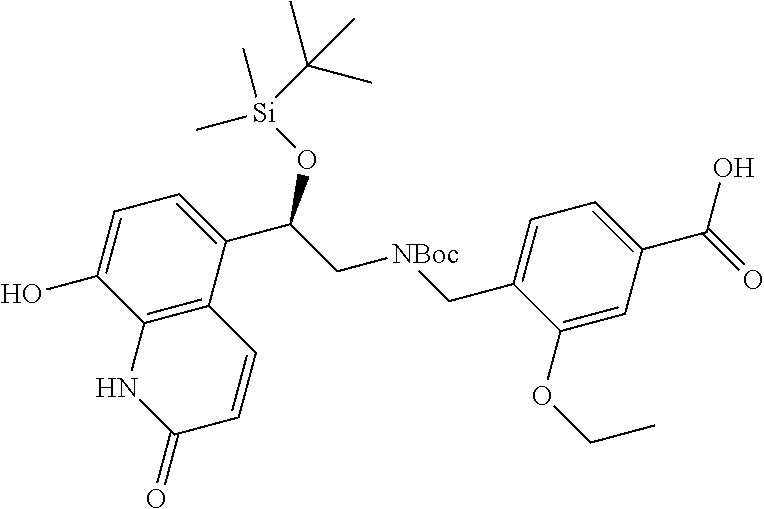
C12=C(C(C(C[NBoc]CC3=CC=C(C(=O)O)C=C3OCC)O[Si](C)(C)C(C)(C)C)=CC=C1O)C=CC(=O)N2
